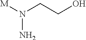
[M]N(CCO)N
